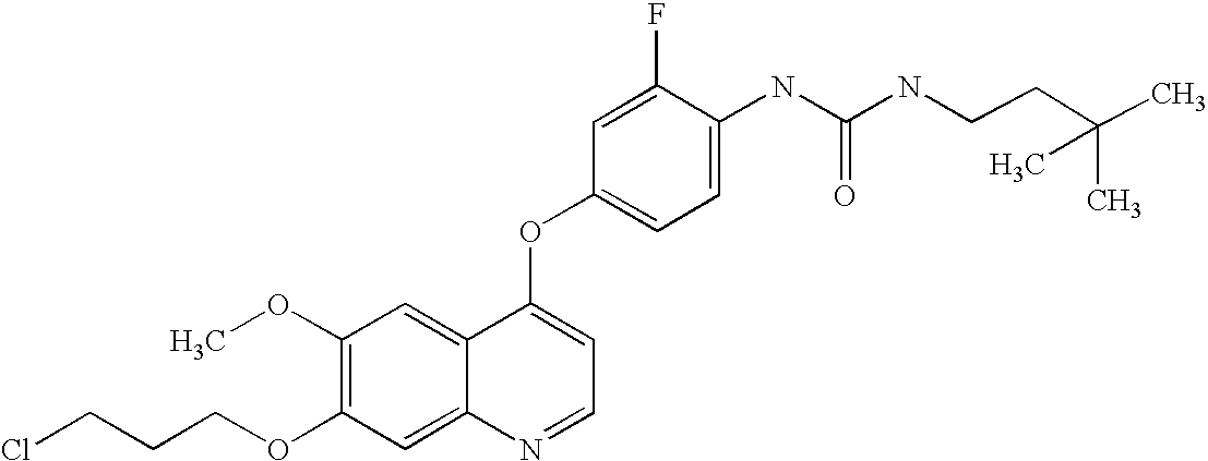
C1(F)=CC(OC2=CC=NC3=CC(OCCCCl)=C(OC)C=C23)=CC=C1NC(=O)NCCC(C)(C)C
